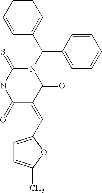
C1=CC=CC(C(N2C(=S)NC(=O)C(=CC3=CC=C(C)O3)C2=O)C2=CC=CC=C2)=C1
